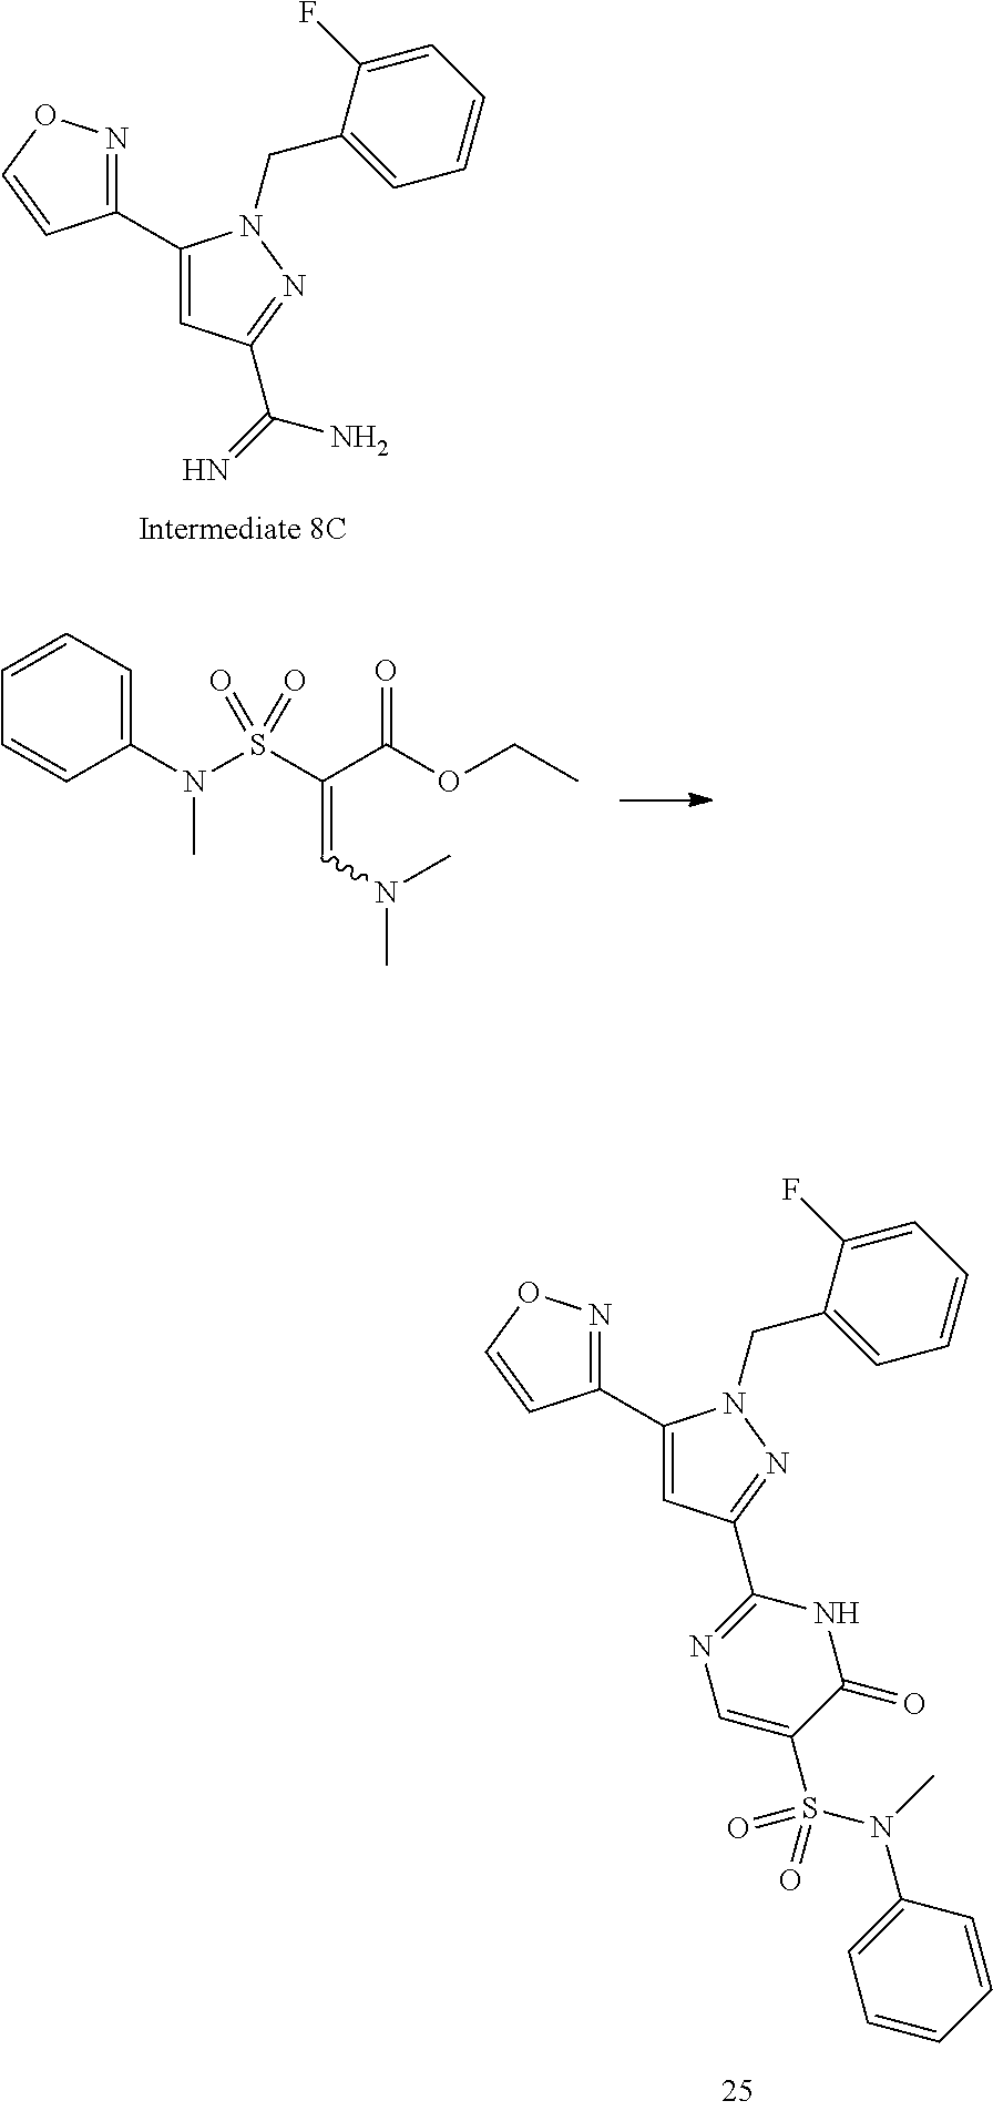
C1=CC=C(F)C(CN2C(C3=NOC=C3)=CC(C(=N)N)=N2)=C1.C1=CC=C(F)C(CN2C(C3=NOC=C3)=CC(C3=NC=C(S(=O)(N(C)C4=CC=CC=C4)=O)C(=O)N3)=N2)=C1.C1=CC=CC=C1N(C)S(C(C(OCC)=O)=CN(C)C)(=O)=O
